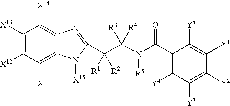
C1([X13])=C([X12])C([X11])=C2C(=C1[X14])N=C(C(C(N([R5])C(C1=C([Y4])C([Y3])=C([Y2])C([Y1])=C1[Ya])=O)([R3])[R4])([R1])[R2])N2[X15]
